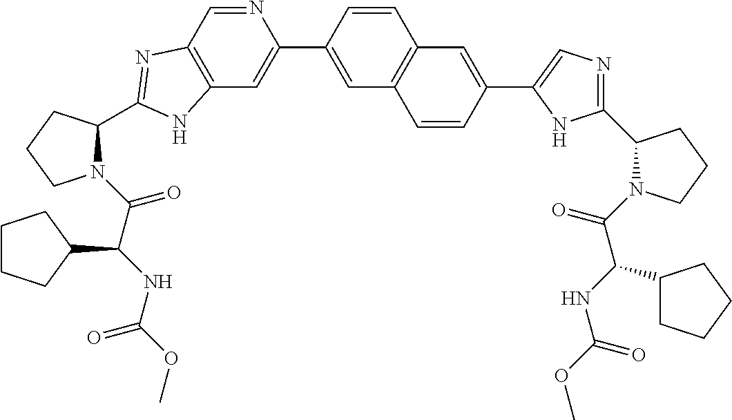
C12=C(C=NC(C3=CC4=C(C=C3)C=C(C3=CN=C(C5N(C(C(NC(OC)=O)C6CCCC6)=O)CCC5)N3)C=C4)=C1)N=C(C1CCCN1C(C(NC(OC)=O)C1CCCC1)=O)N2
